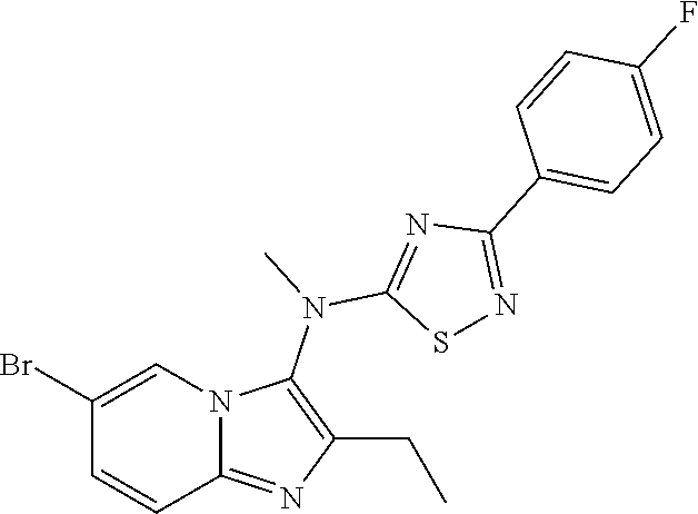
BrC1=CN2C(=NC(CC)=C2N(C)C2=NC(C3=CC=C(F)C=C3)=NS2)C=C1
